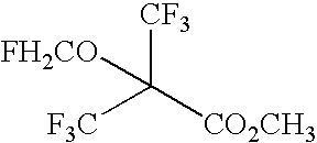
[F3C]C([CO2CH3])([CF3])[FH2CO]
